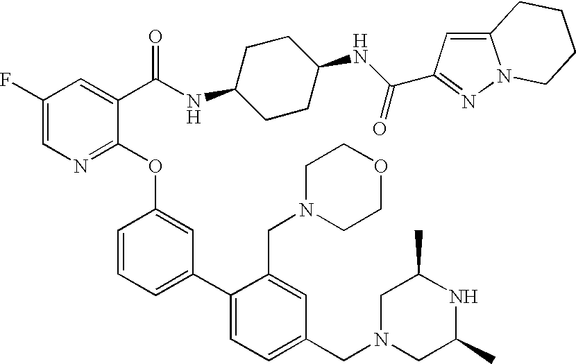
C1(F)=CN=C(OC2=CC(C3=CC=C(CN4CC(C)NC(C)C4)C=C3CN3CCOCC3)=CC=C2)C(C(=O)NC2CCC(NC(=O)C3=NN4C(=C3)CCCC4)CC2)=C1
